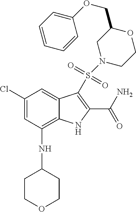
C1(Cl)=CC(NC2CCOCC2)=C2C(=C1)C(S(=O)(=O)N1CCOC(COC3=CC=CC=C3)C1)=C(C(N)=O)N2
